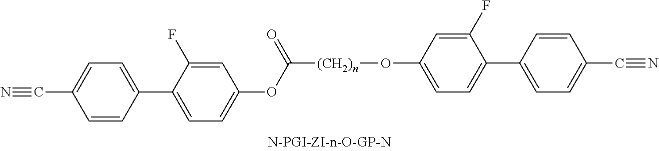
C1=C(C2=CC=C(C#N)C=C2)C(F)=CC(OC([(CH2)n]OC2=CC=C(C3=CC=C(C#N)C=C3)C(F)=C2)=O)=C1
